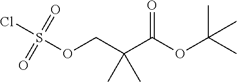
O(CC(C(OC(C)(C)C)=O)(C)C)S(Cl)(=O)=O
